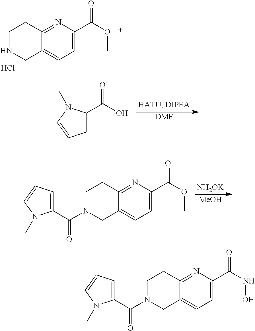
C1=C(C(OC)=O)N=C2C(=C1)CNCC2.Cl.[DMF].C1=C(C(O)=O)N(C)C=C1.[NH2OK].[MeOH].C1=C(C(OC)=O)N=C2C(=C1)CN(C(C1=CC=CN1C)=O)CC2.C1=C(C(NO)=O)N=C2C(=C1)CN(C(C1=CC=CN1C)=O)CC2
